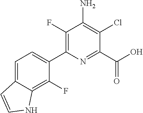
C1=C2C(=C(F)C(C3=C(F)C(N)=C(Cl)C(C(O)=O)=N3)=C1)NC=C2
